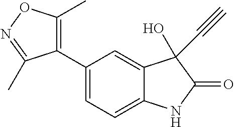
C1(C2=CC=C3C(=C2)C(C#C)(O)C(=O)N3)=C(C)ON=C1C
